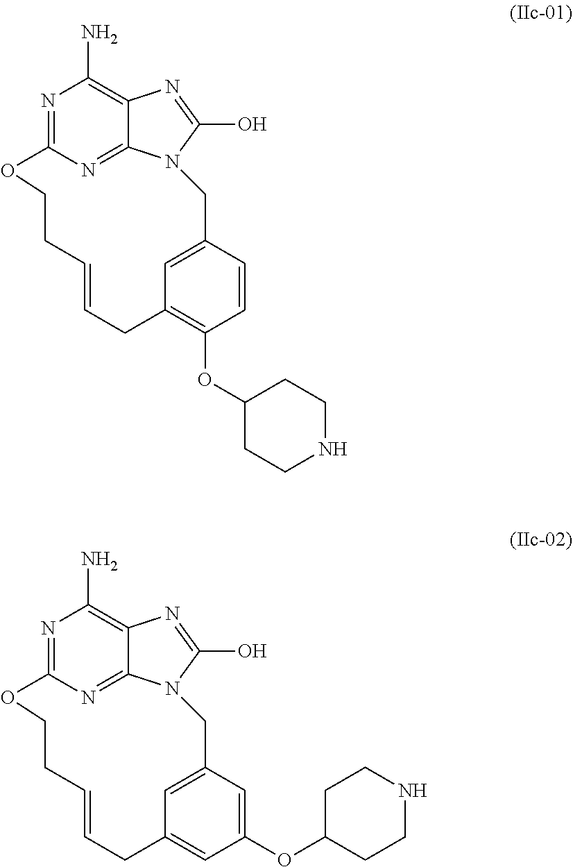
N1=C2N=C3C(=C1N)N=C(O)N3CC1=CC(=C(OC3CCNCC3)C=C1)CC=CCCO2.N1=C2N=C3C(=C1N)N=C(O)N3CC1=CC(=CC(OC3CCNCC3)=C1)CC=CCCO2
